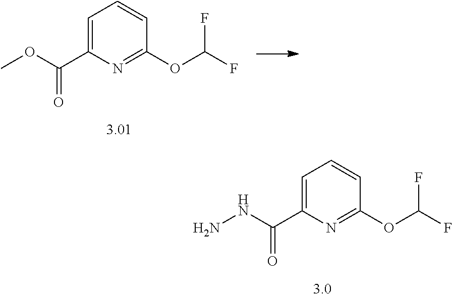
C1=C(C(NN)=O)N=C(OC(F)F)C=C1.C1=C(C(OC)=O)N=C(OC(F)F)C=C1
